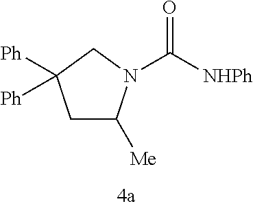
C1C([Me])N(C([NHPh])=O)CC1([Ph])[Ph]
